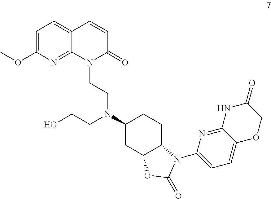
N1(CCN(C2CC3C(CC2)N(C2=CC=C4C(=N2)NC(=O)CO4)C(=O)O3)CCO)C(=O)C=CC2=CC=C(OC)N=C12
